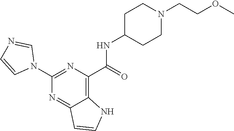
C1(NC(C2=C3C(=NC(N4C=NC=C4)=N2)C=CN3)=O)CCN(CCOC)CC1
